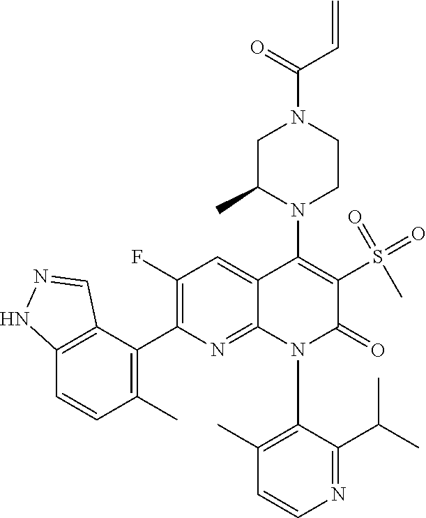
C1=CN=C(C(C)C)C(N2C(=O)C(S(C)(=O)=O)=C(N3C(C)CN(C(=O)C=C)CC3)C3=CC(F)=C(C4=C(C)C=CC5=C4C=NN5)N=C23)=C1C
